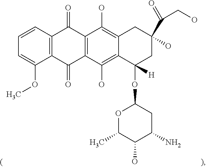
C12=C(C=CC=C1OC)C(=O)C1=C(C2=O)C(O)=C2C(=C1O)CC(O)(C(=O)CO)CC2(OC1OC(C)C(O)C(N)C1)[H]
